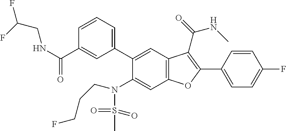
C1=CC(C2=C(C(=O)NC)C3=C(C=C(N(S(C)(=O)=O)CCCF)C(C4=CC=CC(C(NCC(F)F)=O)=C4)=C3)O2)=CC=C1F
